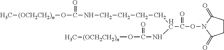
C[(OCH2CH2)n]OC(NCCCCC(NC(=O)O[(OCH2CH2)n]C)C(ON1C(=O)CCC1=O)=O)=O
